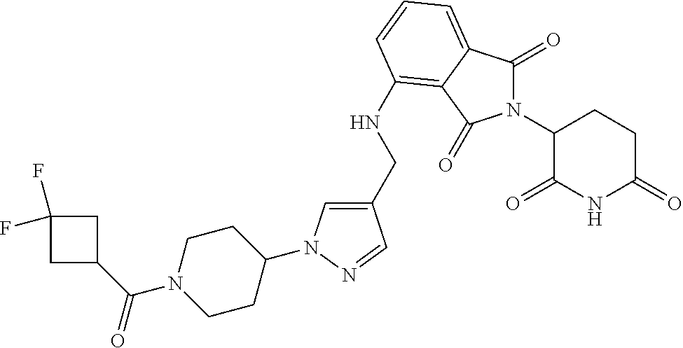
C1(CNC2=C3C(=CC=C2)C(=O)N(C2C(=O)NC(=O)CC2)C3=O)=CN(C2CCN(C(C3CC(F)(F)C3)=O)CC2)N=C1
